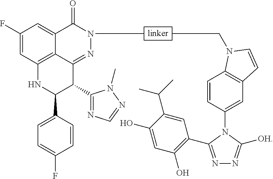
C1(F)=CC2=C3C(=C1)C(=O)N(C)N=C3C(C1=NC=NN1C)C(C1=CC=C(F)C=C1)N2.CCN1C2=C(C=C(N3C(C4=C(O)C=C(O)C(C(C)C)=C4)=NN=C3[OH])C=C2)C=C1
